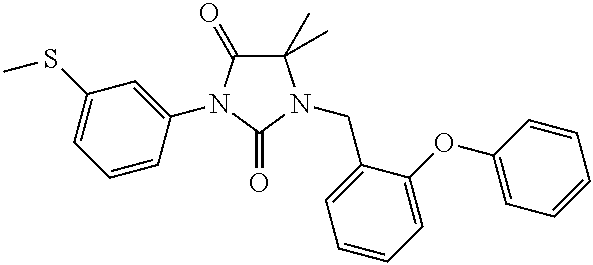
C1(C)(C)C(=O)N(C2=CC(SC)=CC=C2)C(=O)N1CC1=CC=CC=C1OC1=CC=CC=C1
